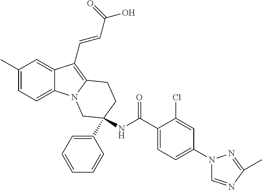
C1(C)=CC=C2C(=C1)C(C=CC(O)=O)=C1N2CC(NC(C2=CC=C(N3C=NC(C)=N3)C=C2Cl)=O)(C2=CC=CC=C2)CC1
